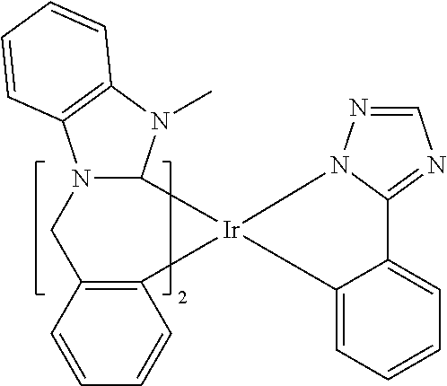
N12C(N(C)C3=C1C=CC=C3)[Ir]1(C3=C(C2)C=CC=C3)N2N=CN=C2C2=CC=CC=C21
